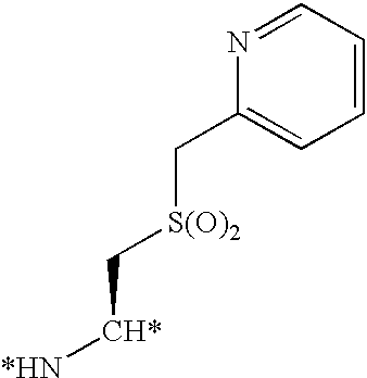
N1=CC=CC=C1C[S(O)2]C[CH*][*HN]
